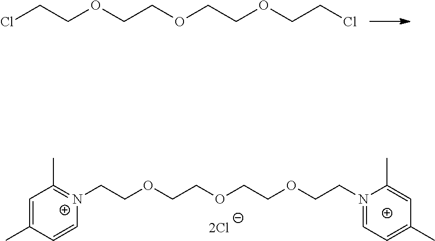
ClCCOCCOCCOCCCl.C1=C(C)C=C[N+](CCOCCOCCOCCN2=CC=C(C)C=C2C)=C1C
